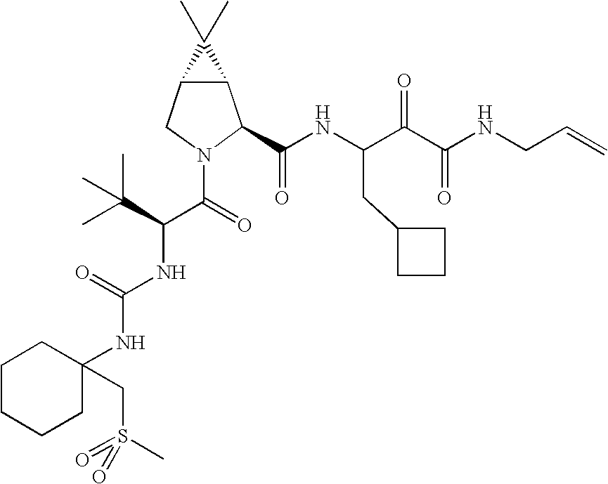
C12C(CN(C(=O)C(C(C)(C)C)NC(NC3(CS(=O)(C)=O)CCCCC3)=O)C1C(NC(C(C(NCC=C)=O)=O)CC1CCC1)=O)C2(C)C
